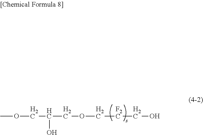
COCC(COC[F2C]CO)O
